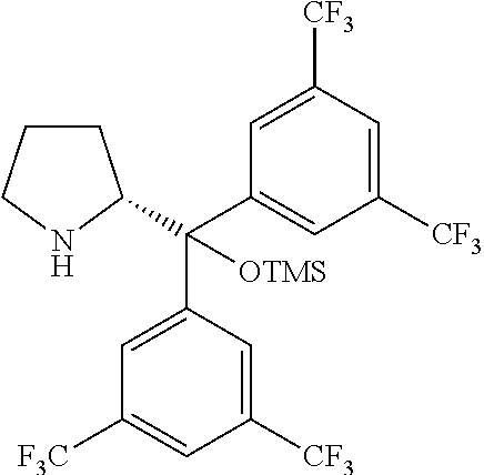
C1CC(C(C2=CC([CF3])=CC([CF3])=C2)(C2=CC([F3C])=CC([CF3])=C2)[OTMS])NC1
